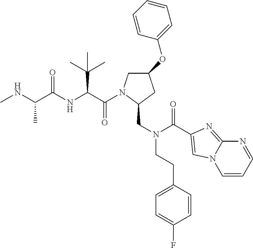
CNC(C(NC(C(=O)N1CC(OC2=CC=CC=C2)CC1CN(CCC1=CC=C(F)C=C1)C(=O)C1=CN2C=CC=NC2=N1)C(C)(C)C)=O)C
